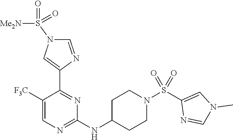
C1(C2=CN(S([Me2N])(=O)=O)C=N2)=NC(NC2CCN(S(C3=CN(C)C=N3)(=O)=O)CC2)=NC=C1[F3C]
